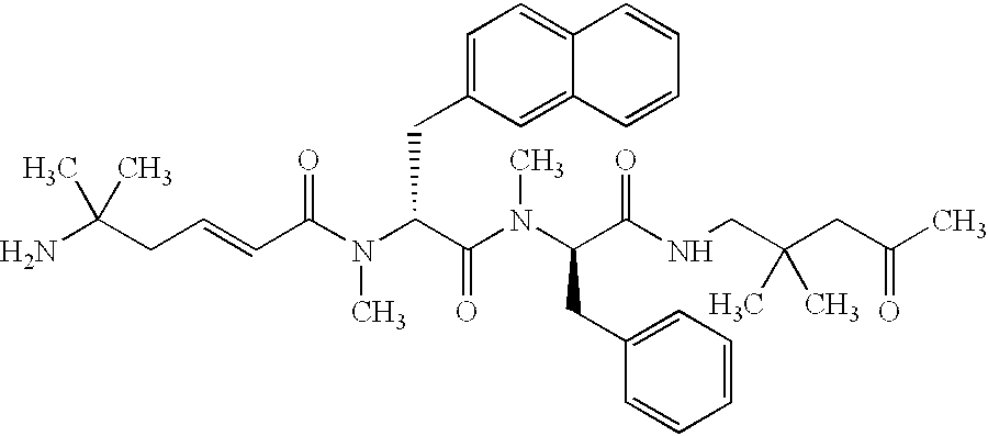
C(C(N(C(C(N(C)C(CC1=CC=CC=C1)C(NCC(CC(C)=O)(C)C)=O)=O)CC1=CC=C2C(=C1)C=CC=C2)C)=O)=CCC(N)(C)C
